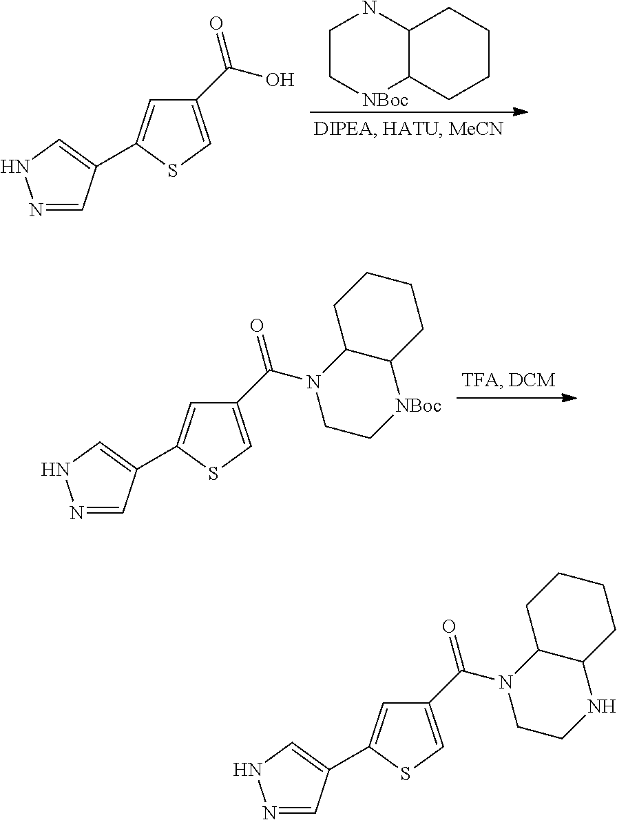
C1C[NBoc]C2C(N1)CCCC2.N1=CC(C2=CC(C(O)=O)=CS2)=CN1.N1=CC(C2=CC(C(N3CC[NBoc]C4C3CCCC4)=O)=CS2)=CN1.N1=CC(C2=CC(C(N3CCNC4C3CCCC4)=O)=CS2)=CN1
